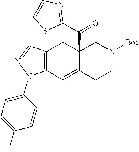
C12=C(C=C3C(C(C4=NC=CS4)=O)(C1)CN([Boc])CC3)N(C1=CC=C(F)C=C1)N=C2
